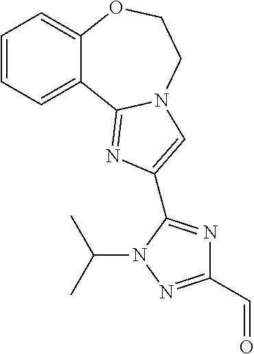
C1=CC=C2C(=C1)OCCN1C2=NC(C2=NC(C=O)=NN2C(C)C)=C1
